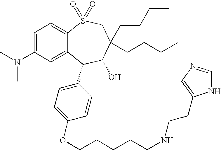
C12=CC(N(C)C)=CC=C1S(=O)(=O)CC(CCCC)(CCCC)C(O)C2C1=CC=C(OCCCCCNCCC2=CN=CN2)C=C1
